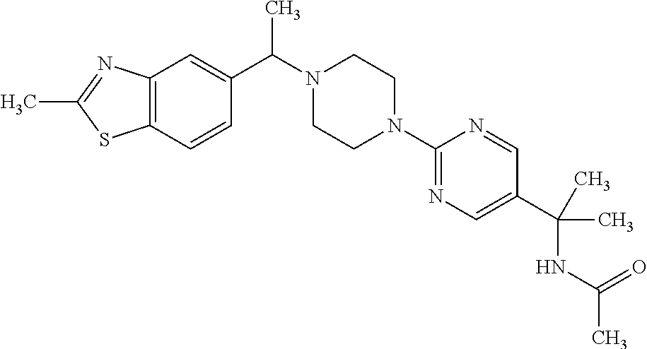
C12=C(C=C(C(N3CCN(C4=NC=C(C(C)(NC(C)=O)C)C=N4)CC3)C)C=C1)N=C(C)S2
